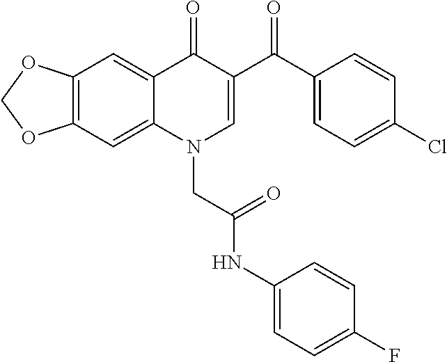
C12=C(C=C3C(=C1)C(=O)C(C(C1=CC=C(Cl)C=C1)=O)=CN3CC(NC1=CC=C(F)C=C1)=O)OCO2
